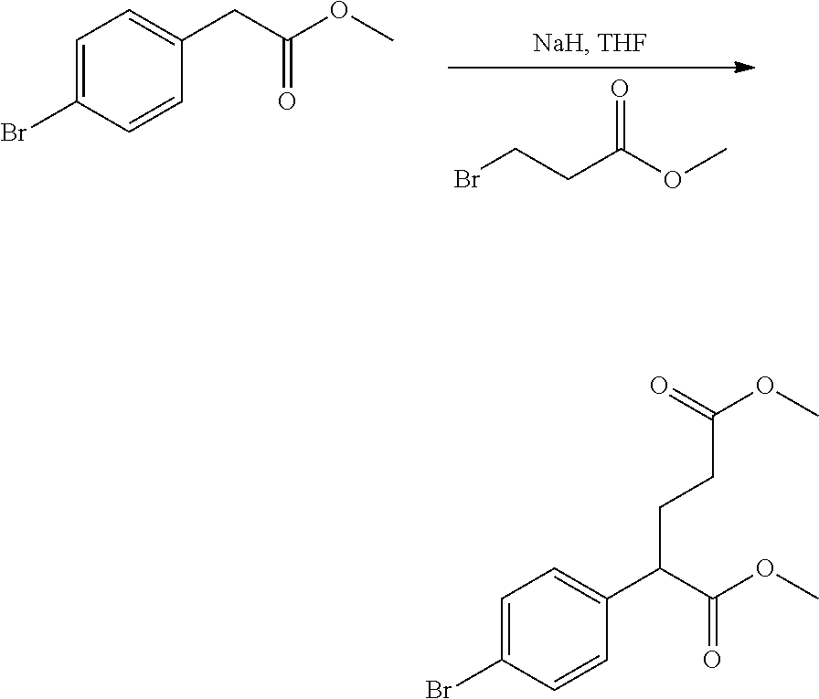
C(=O)(CC1=CC=C(Br)C=C1)OC.C(=O)(CCBr)OC.C(=O)(C(CCC(OC)=O)C1=CC=C(Br)C=C1)OC
